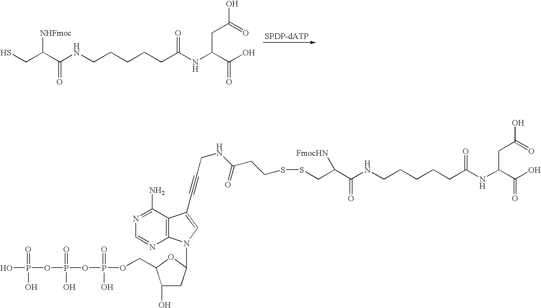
SCC(C(NCCCCCC(NC(C(O)=O)CC(O)=O)=O)=O)[NHFmoc].S(CC(C(NCCCCCC(NC(C(O)=O)CC(O)=O)=O)=O)[FmocHN])SCCC(NCC#CC1=CN(C2CC(O)C(COP(OP(OP(O)(=O)O)(=O)O)(=O)O)O2)C2=C1C(N)=NC=N2)=O
